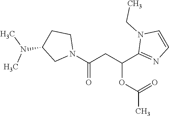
N1(C(CC(C2=NC=CN2CC)OC(C)=O)=O)CCC(N(C)C)C1
